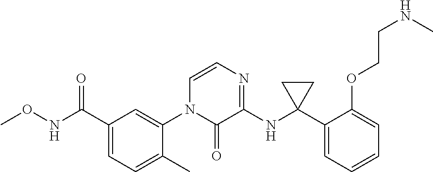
C1=C(C(NOC)=O)C=C(N2C=CN=C(NC3(C4=CC=CC=C4OCCNC)CC3)C2=O)C(C)=C1
